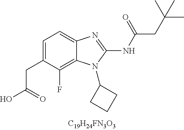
C1=C(CC(O)=O)C(F)=C2C(=C1)N=C(NC(CC(C)(C)C)=O)N2C1CCC1
